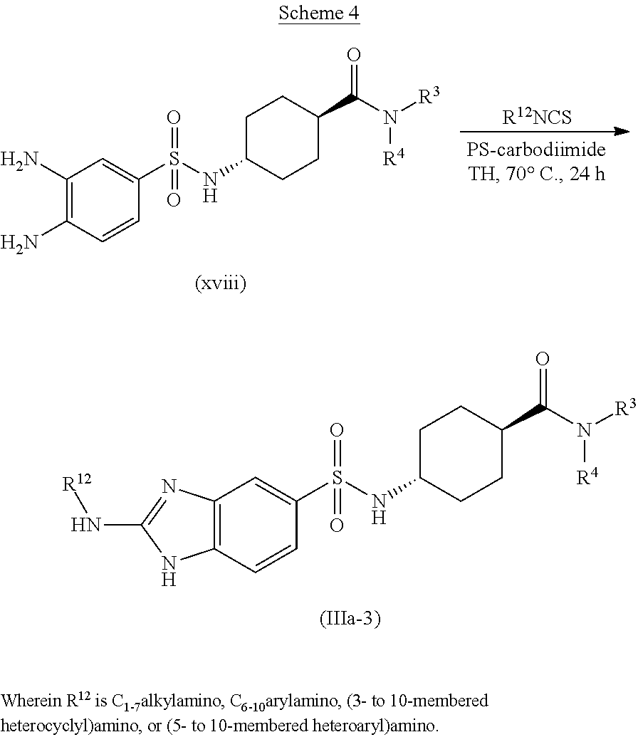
C1(N)=C(N)C=CC(S(=O)(=O)NC2CCC(C(N([R3])[R4])=O)CC2)=C1.[R12NCS].[(xviii)].C12=C(C=CC(S(=O)(=O)NC3CCC(C(N([R3])[R4])=O)CC3)=C1)NC(N[R12])=N2
